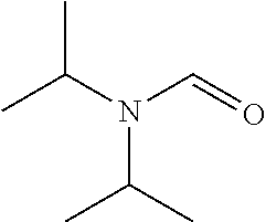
N(C(C)C)(C(C)C)C=O
